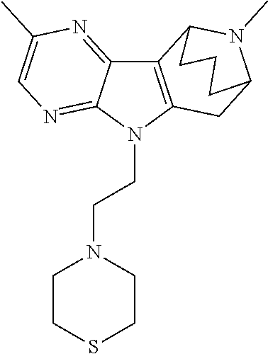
C1C2N(C)C(CCC2)C2=C1N(CCN1CCSCC1)C1=NC=C(C)N=C21
